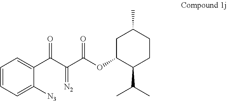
C1=CC=C([N3])C(C(C(C(OC2C(C(C)C)CCC(C)C2)=O)=[N2])=O)=C1
